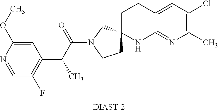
C1=NC(OC)=CC(C(C(N2CCC3(C2)CCC2=CC(Cl)=C(C)N=C2N3)=O)C)=C1F.[DIAST-2]
